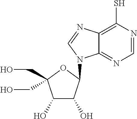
C12=C(S)N=CN=C1N(C1C(O)C(O)C(CO)(CO)O1)C=N2
